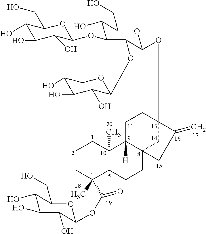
C1CC(C)(C(OC2OC(CO)C(O)C(O)C2O)=O)C2C(C)(C1)C1([H])C3(CC2)CC(OC2C(OC4C(O)C(O)C(O)CO4)C(OC4C(O)C(O)C(O)C(CO)O4)C(O)C(CO)O2)(CC1)C(=C)C3
